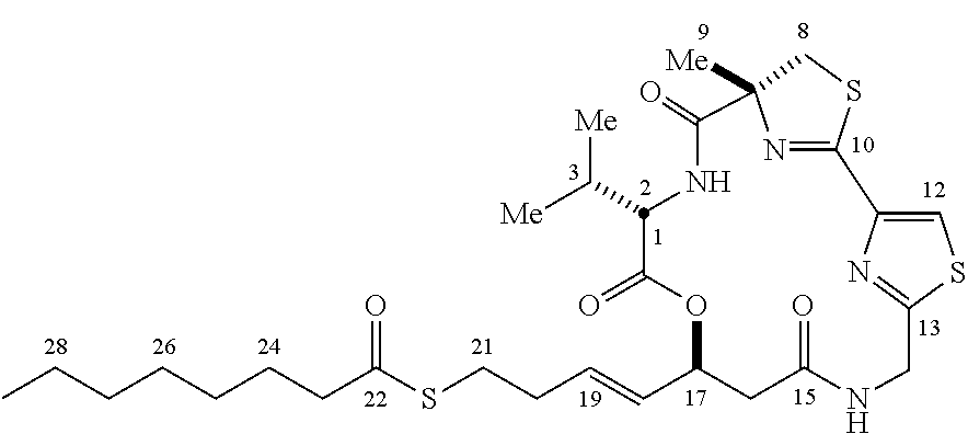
C(C(SCCC=CC1CC(=O)NCC2=NC(=CS2)C2=NC([Me])(C(=O)NC(C([Me])[Me])C(=O)O1)CS2)=O)CCCCCC
